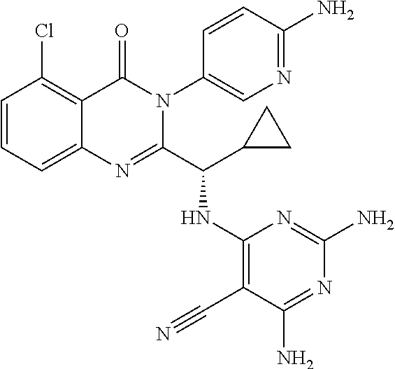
C1=CC=C2C(=C1Cl)C(=O)N(C1=CN=C(N)C=C1)C(C(C1CC1)NC1=C(C#N)C(N)=NC(N)=N1)=N2
